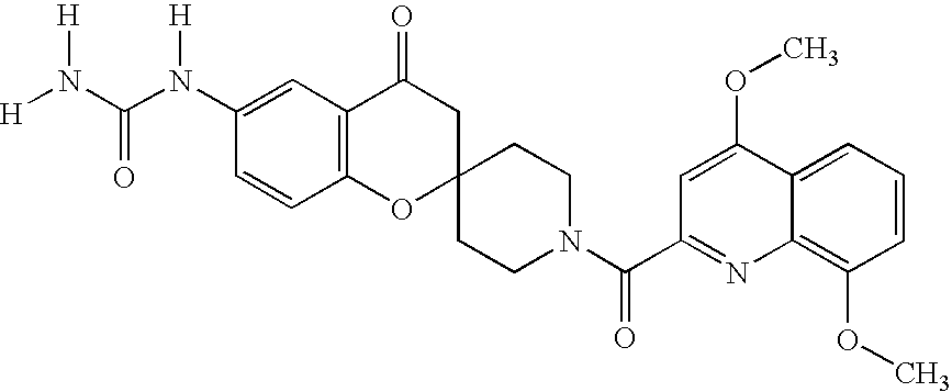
C12=C(C(=O)CC3(O1)CCN(C(C1=NC4=C(OC)C=CC=C4C(OC)=C1)=O)CC3)C=C(N(C(N([H])[H])=O)[H])C=C2
